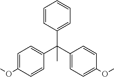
C1=CC(C(C2=CC=C(OC)C=C2)(C2=CC=C(OC)C=C2)C)=CC=C1
